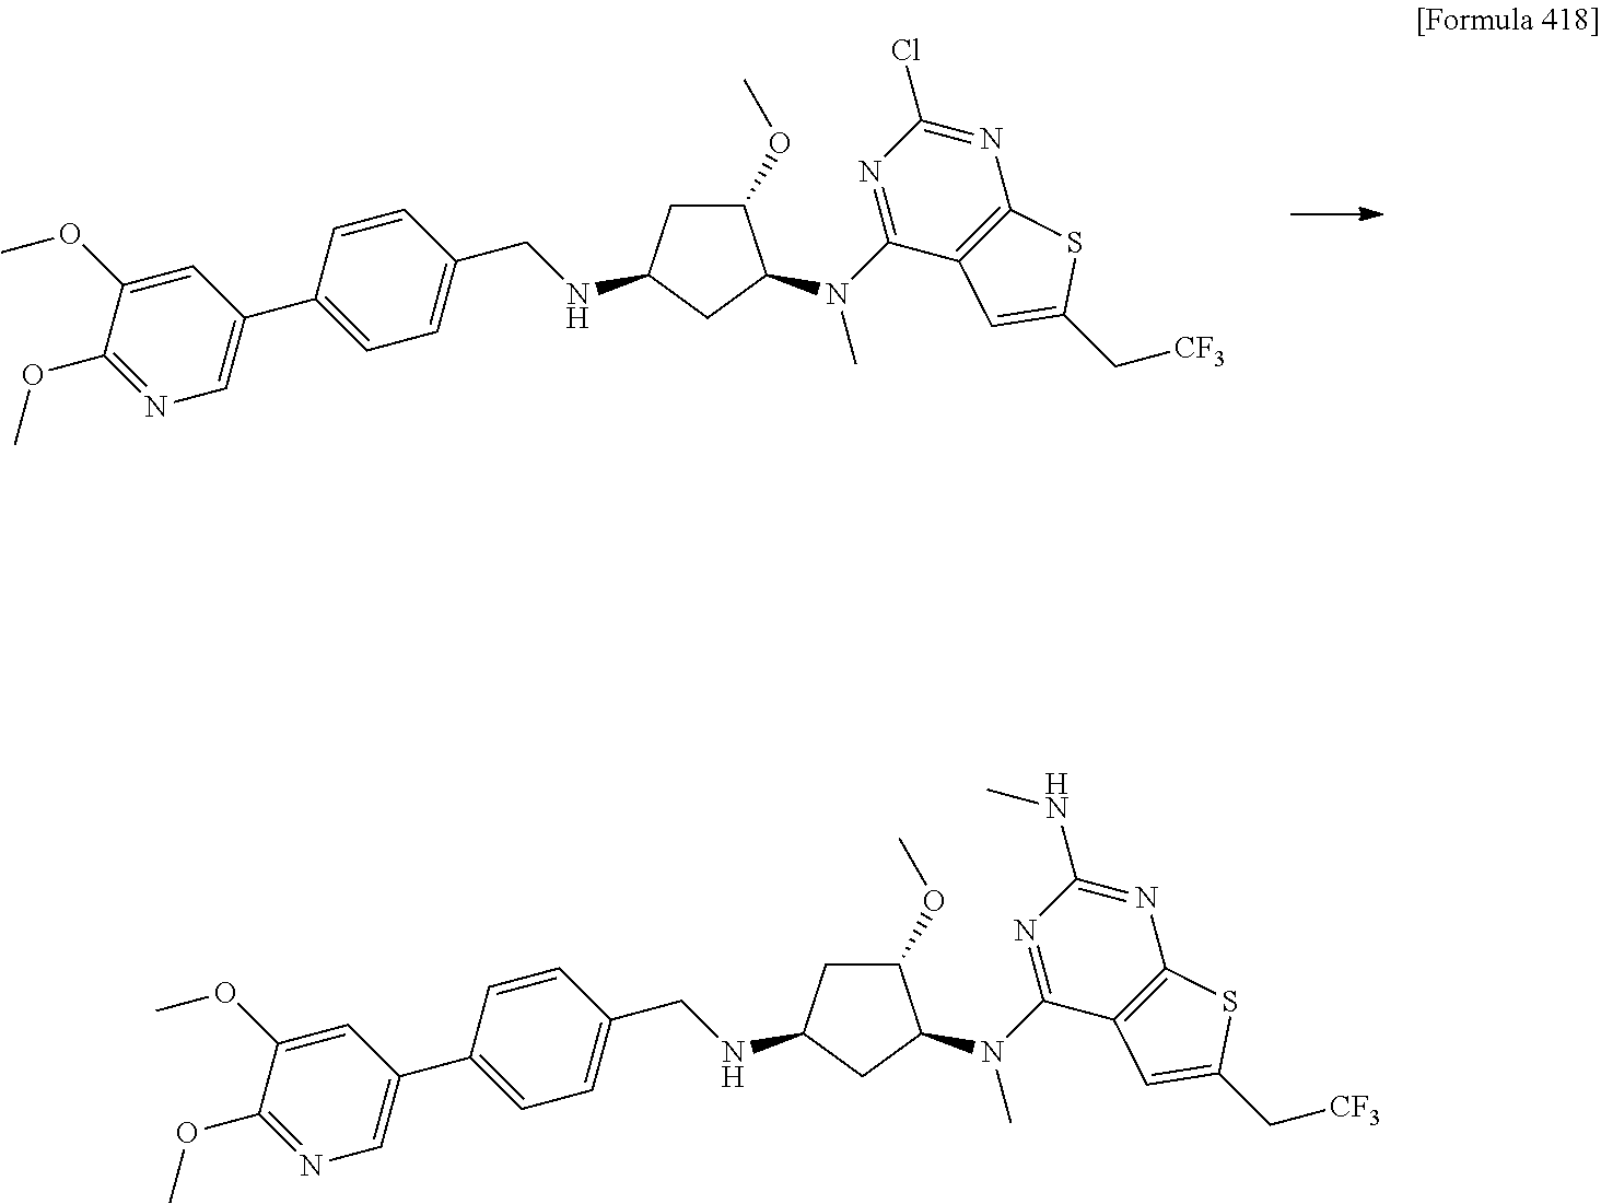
N1=C(OC)C(OC)=CC(C2=CC=C(CNC3CC(OC)C(N(C)C4=NC(Cl)=NC5=C4C=C(C[CF3])S5)C3)C=C2)=C1.N1=C(OC)C(OC)=CC(C2=CC=C(CNC3CC(OC)C(N(C)C4=NC(NC)=NC5=C4C=C(C[CF3])S5)C3)C=C2)=C1
